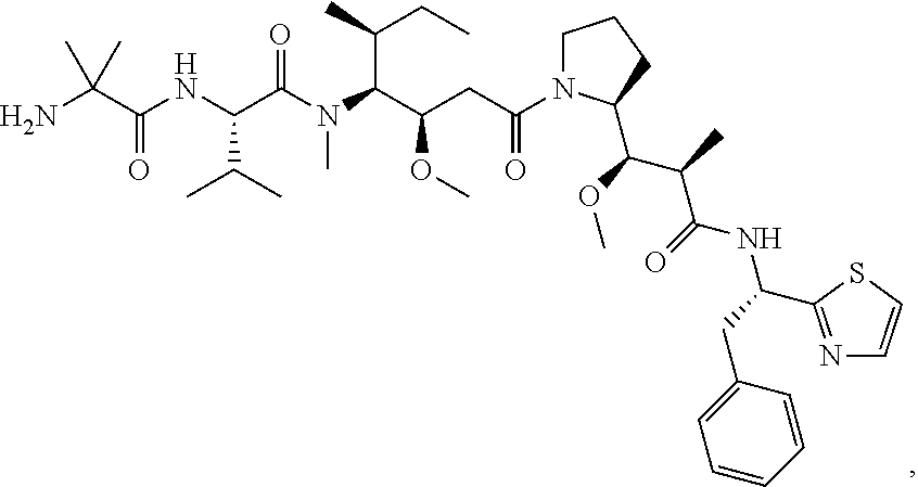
C(NC(C(N(C(C(OC)CC(N1CCCC1C(OC)C(C)C(=O)NC(CC1=CC=CC=C1)C1=NC=CS1)=O)C(CC)C)C)=O)C(C)C)(C(N)(C)C)=O
